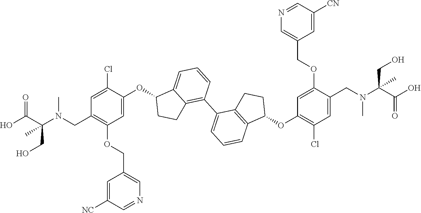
C1=C(OC2C3=CC=CC(C4=CC=CC5=C4CCC5OC4=C(Cl)C=C(CN(C(C(O)=O)(C)CO)C)C(OCC5=CN=CC([CN])=C5)=C4)=C3CC2)C(Cl)=CC(CN(C(C(O)=O)(C)CO)C)=C1OCC1=CN=CC([NC])=C1
